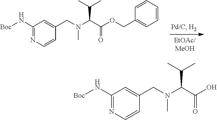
N(C(C(OCC1=CC=CC=C1)=O)C(C)C)(C)CC1=CC(N[Boc])=NC=C1.N(C(C(O)=O)C(C)C)(C)CC1=CC(N[Boc])=NC=C1
